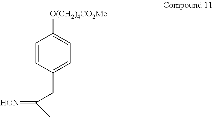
C1=CC(CC(=[HON])C)=CC=C1[O(CH2)4CO2Me]
